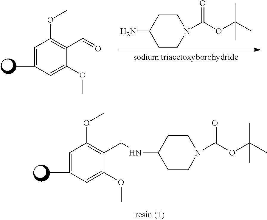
C1=C(C)C=C(OC)C(C=O)=C1OC.C1CN(C(OC(C)(C)C)=O)CCC1N.C1=C(C)C=C(OC)C(CNC2CCN(C(OC(C)(C)C)=O)CC2)=C1OC
